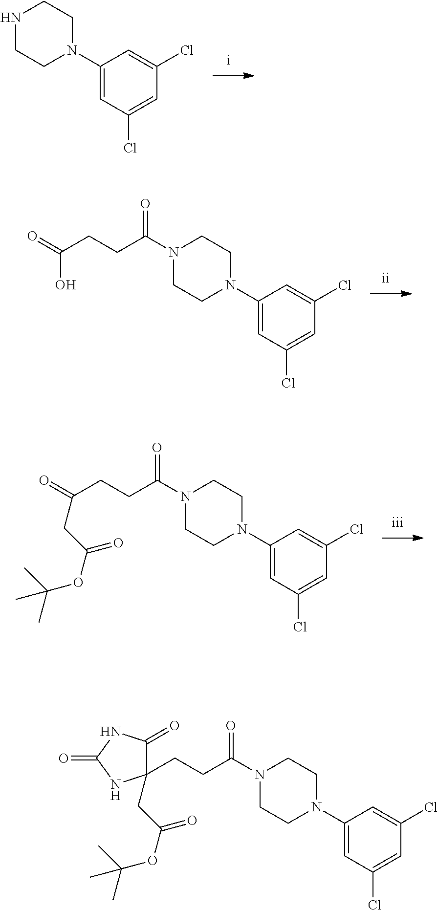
C1CN(C2=CC(Cl)=CC(Cl)=C2)CCN1.C1CN(C2=CC(Cl)=CC(Cl)=C2)CCN1C(CCC(=O)O)=O.C1CN(C2=CC(Cl)=CC(Cl)=C2)CCN1C(CCC(=O)CC(=O)OC(C)(C)C)=O.C(CC(N1CCN(C2=CC(Cl)=CC(Cl)=C2)CC1)=O)C1(CC(=O)OC(C)(C)C)C(=O)NC(=O)N1
